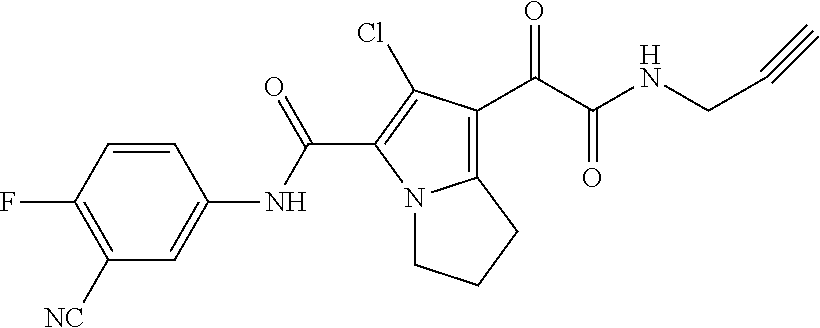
C12=C(C(=O)C(=O)NCC#C)C(Cl)=C(C(NC3=CC([NC])=C(F)C=C3)=O)N1CCC2
